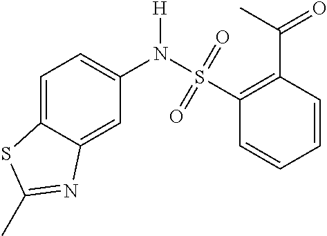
C1=C2C(=CC(N([H])S(=O)(=O)C3=C(C(C)=O)C=CC=C3)=C1)N=C(C)S2
